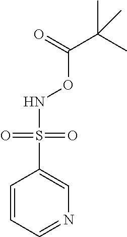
C1=CC=NC=C1S(=O)(=O)NOC(=O)C(C)(C)C
